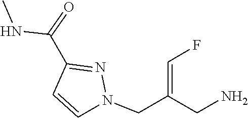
N(C(C1=NN(CC(=CF)CN)C=C1)=O)C
